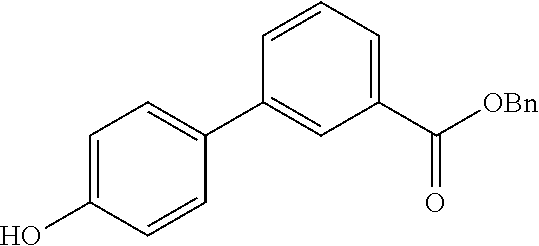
C1(C([OBn])=O)=CC=CC(C2=CC=C(O)C=C2)=C1
